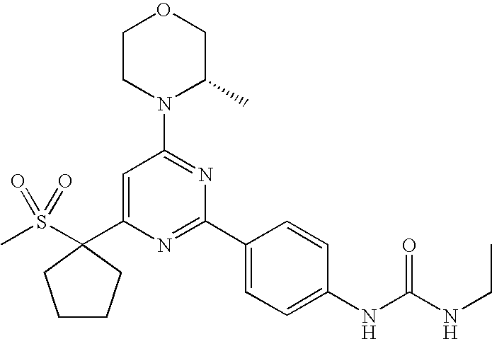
C1=C(C2(S(C)(=O)=O)CCCC2)N=C(C2=CC=C(NC(NCC)=O)C=C2)N=C1N1C(C)COCC1
